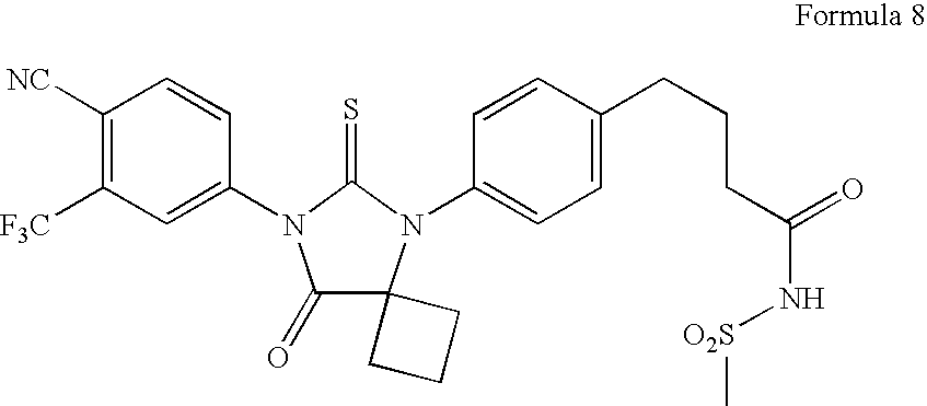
C1([NC])=C([F3C])C=C(N2C(=O)C3(N(C4=CC=C(CCCC(N[O2S]C)=O)C=C4)C2=S)CCC3)C=C1
